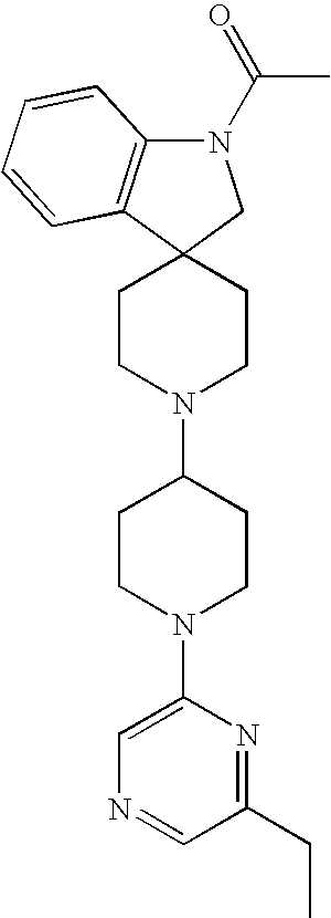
C1CN(C2CCN(C3=CN=CC(CC)=N3)CC2)CCC12CN(C(=O)C)C1=C2C=CC=C1
